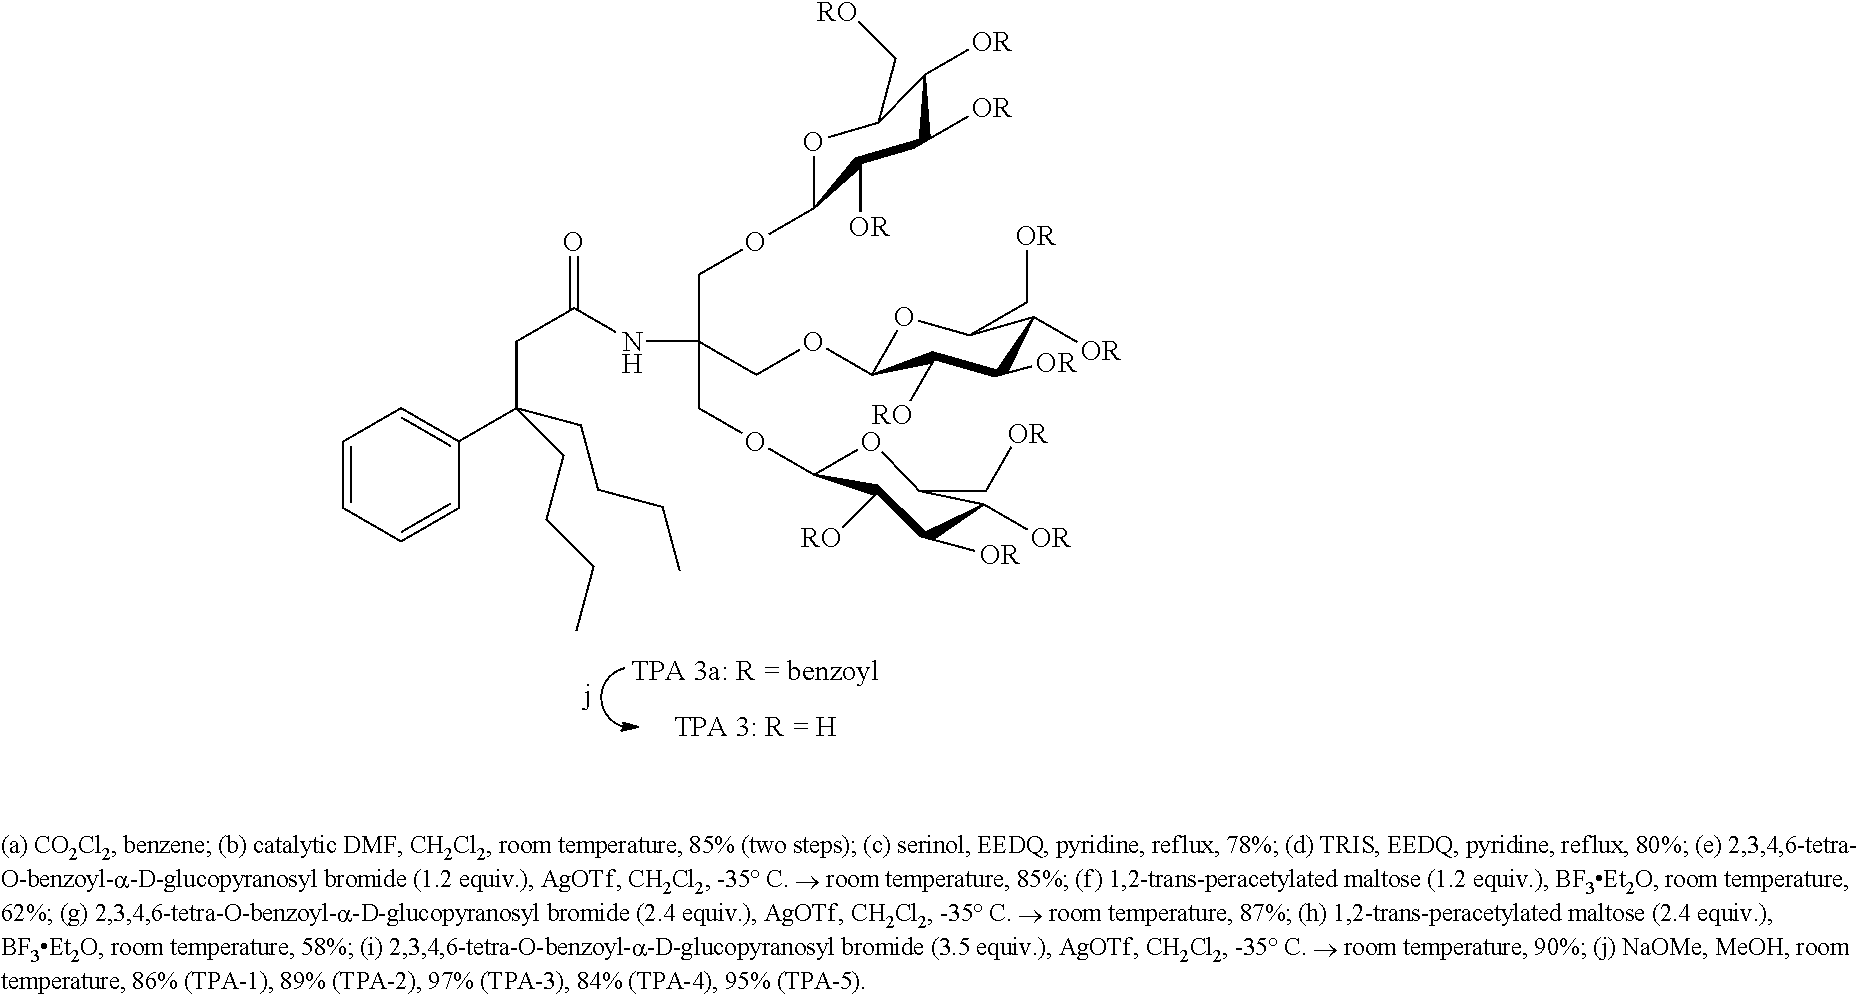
N(C(CC(C1=CC=CC=C1)(CCCC)CCCC)=O)C(COC1OC(C[OR])C([OR])C([OR])C1[RO])(COC1OC(C[RO])C([OR])C([OR])C1[OR])COC1OC(C[OR])C([OR])C([OR])C1[RO]
